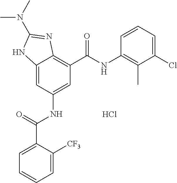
Cl.C12=CC(NC(C3=CC=CC=C3[CF3])=O)=CC(C(NC3=C(C)C(Cl)=CC=C3)=O)=C1N=C(N(C)C)N2
